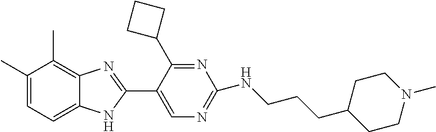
C1=C(C)C(C)=C2C(=C1)NC(C1=CN=C(NCCCC3CCN(C)CC3)N=C1C1CCC1)=N2
